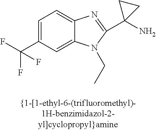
C1=C(C(F)(F)F)C=C2C(=C1)N=C(C1(N)CC1)N2CC
